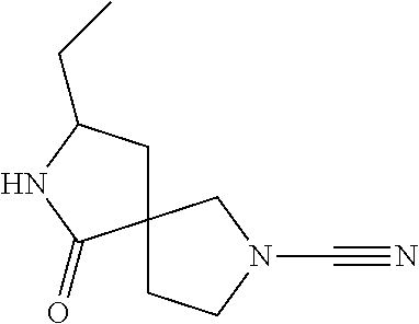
C12(CCN(C#N)C1)CC(CC)NC2=O
